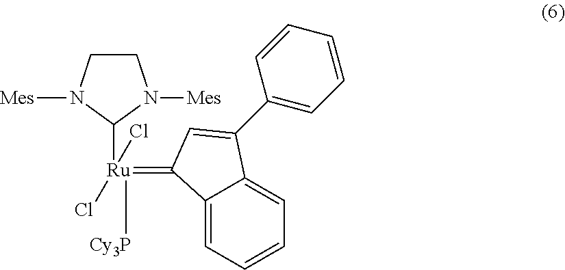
C12=CC=CC=C1C(C1=CC=CC=C1)=CC2=[Ru]([Cy3P])(Cl)(Cl)C1N([Mes])CCN1[Mes]
